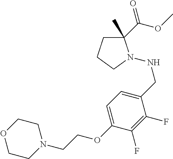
N(CC1=CC=C(OCCN2CCOCC2)C(F)=C1F)N1C(C(OC)=O)(C)CCC1
